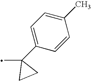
C1=C(C2(C)CC2)C=CC(C)=C1
